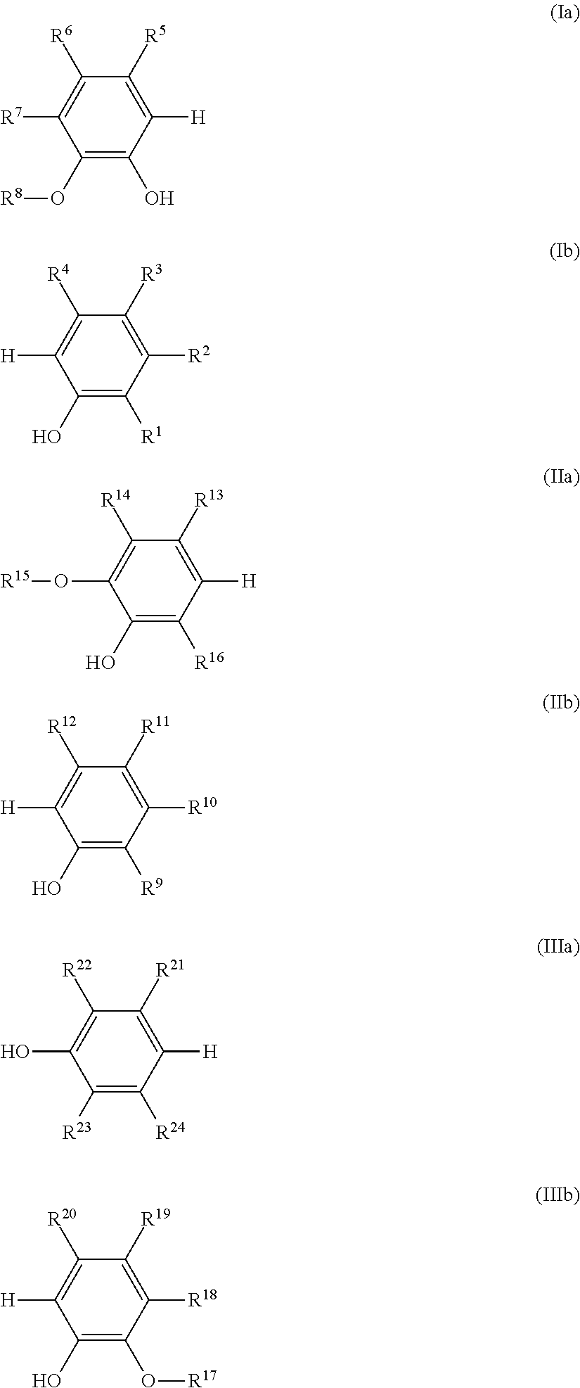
C1(O[R8])=C(O)C([H])=C([R5])C([R6])=C1[R7].C1(O)=C([R1])C([R2])=C([R3])C([R4])=C1[H].C1(O)=C([R16])C([H])=C([R13])C([R14])=C1O[R15].C1(O)=C([R9])C([R10])=C([R11])C([R12])=C1[H].C1([R23])=C([R24])C([H])=C([R21])C([R22])=C1O.C1(O)=C(O[R17])C([R18])=C([R19])C([R20])=C1[H]
